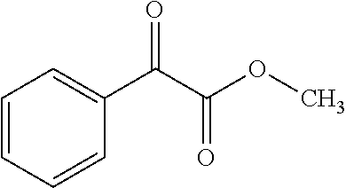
C1=CC=CC(C(C(=O)OC)=O)=C1
